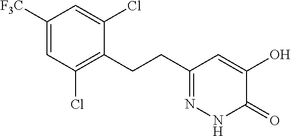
C1([F3C])=CC(Cl)=C(CCC2=NNC(=O)C(O)=C2)C(Cl)=C1
